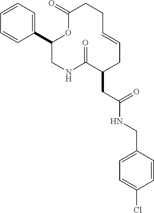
C1=CC=CC(C2OC(=O)CCC=CCC(CC(=O)NCC3=CC=C(Cl)C=C3)C(=O)NC2)=C1
